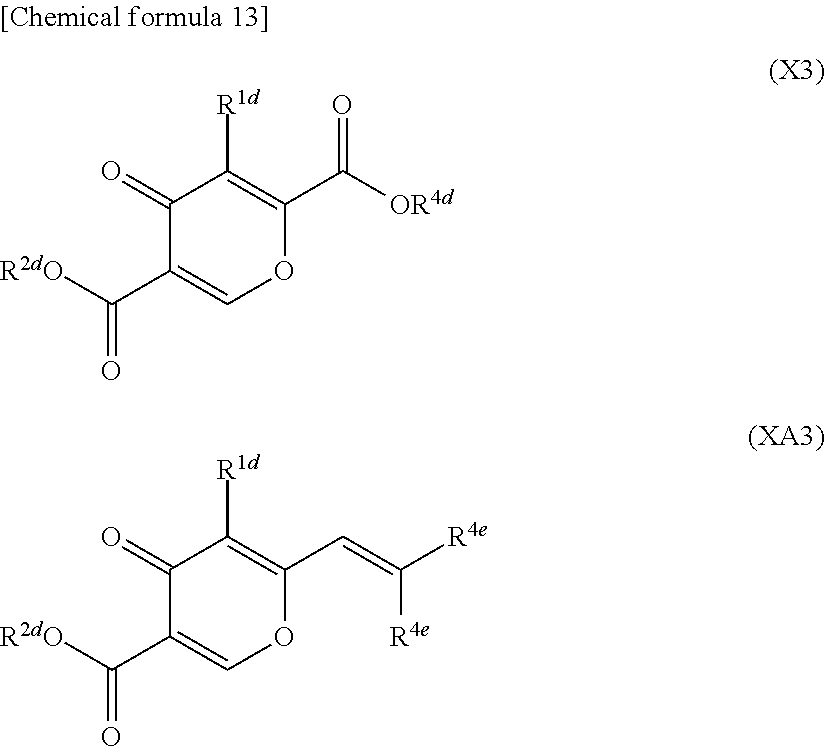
C1(=O)C(C([R2dO])=O)=COC(C([OR4d])=O)=C1[R1d].C1(=O)C(C([R2dO])=O)=COC(C=C([R4e])[R4e])=C1[R1d]
